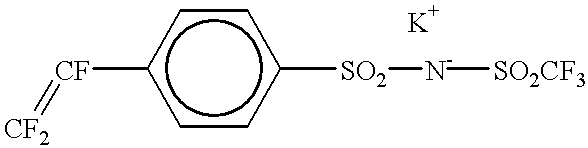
c1cc([SO2][N-][SO2CF3])ccc1[CF]=[CF2]
